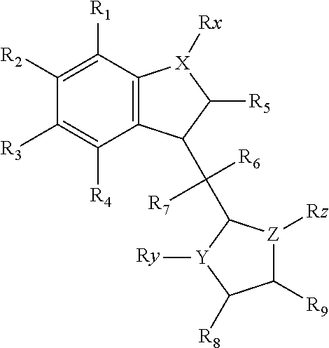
C12=C(C([R1])=C([R2])C([R3])=C1[R4])[X]([Rx])C([R5])C2C([R7])([R6])C1[Z]([Rz])C([R9])C([R8])[Y]1[Ry]
